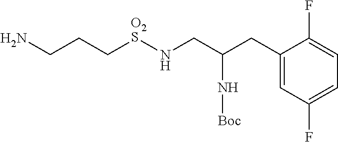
C1(CC(CN[O2S]CCCN)N[Boc])=CC(F)=CC=C1F
